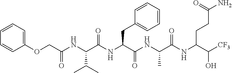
C1(OCC(NC(C(NC(C(NC(C(NC(C([CF3])O)CCC(N)=O)=O)C)=O)CC2=CC=CC=C2)=O)C(C)C)=O)=CC=CC=C1
